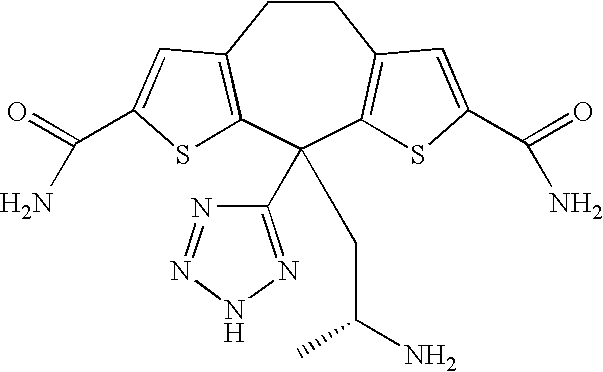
C1CC2=C(C(C3=NNN=N3)(CC(C)N)C3=C1C=C(C(=O)N)S3)SC(C(=O)N)=C2
